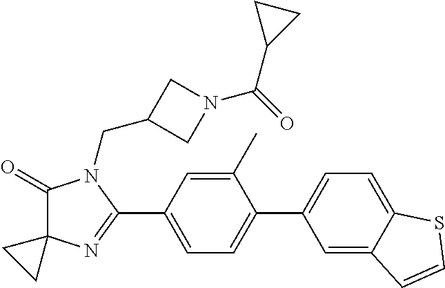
C1(=O)C2(N=C(C3=CC=C(C4=CC=C5C(=C4)C=CS5)C(C)=C3)N1CC1CN(C(=O)C3CC3)C1)CC2
